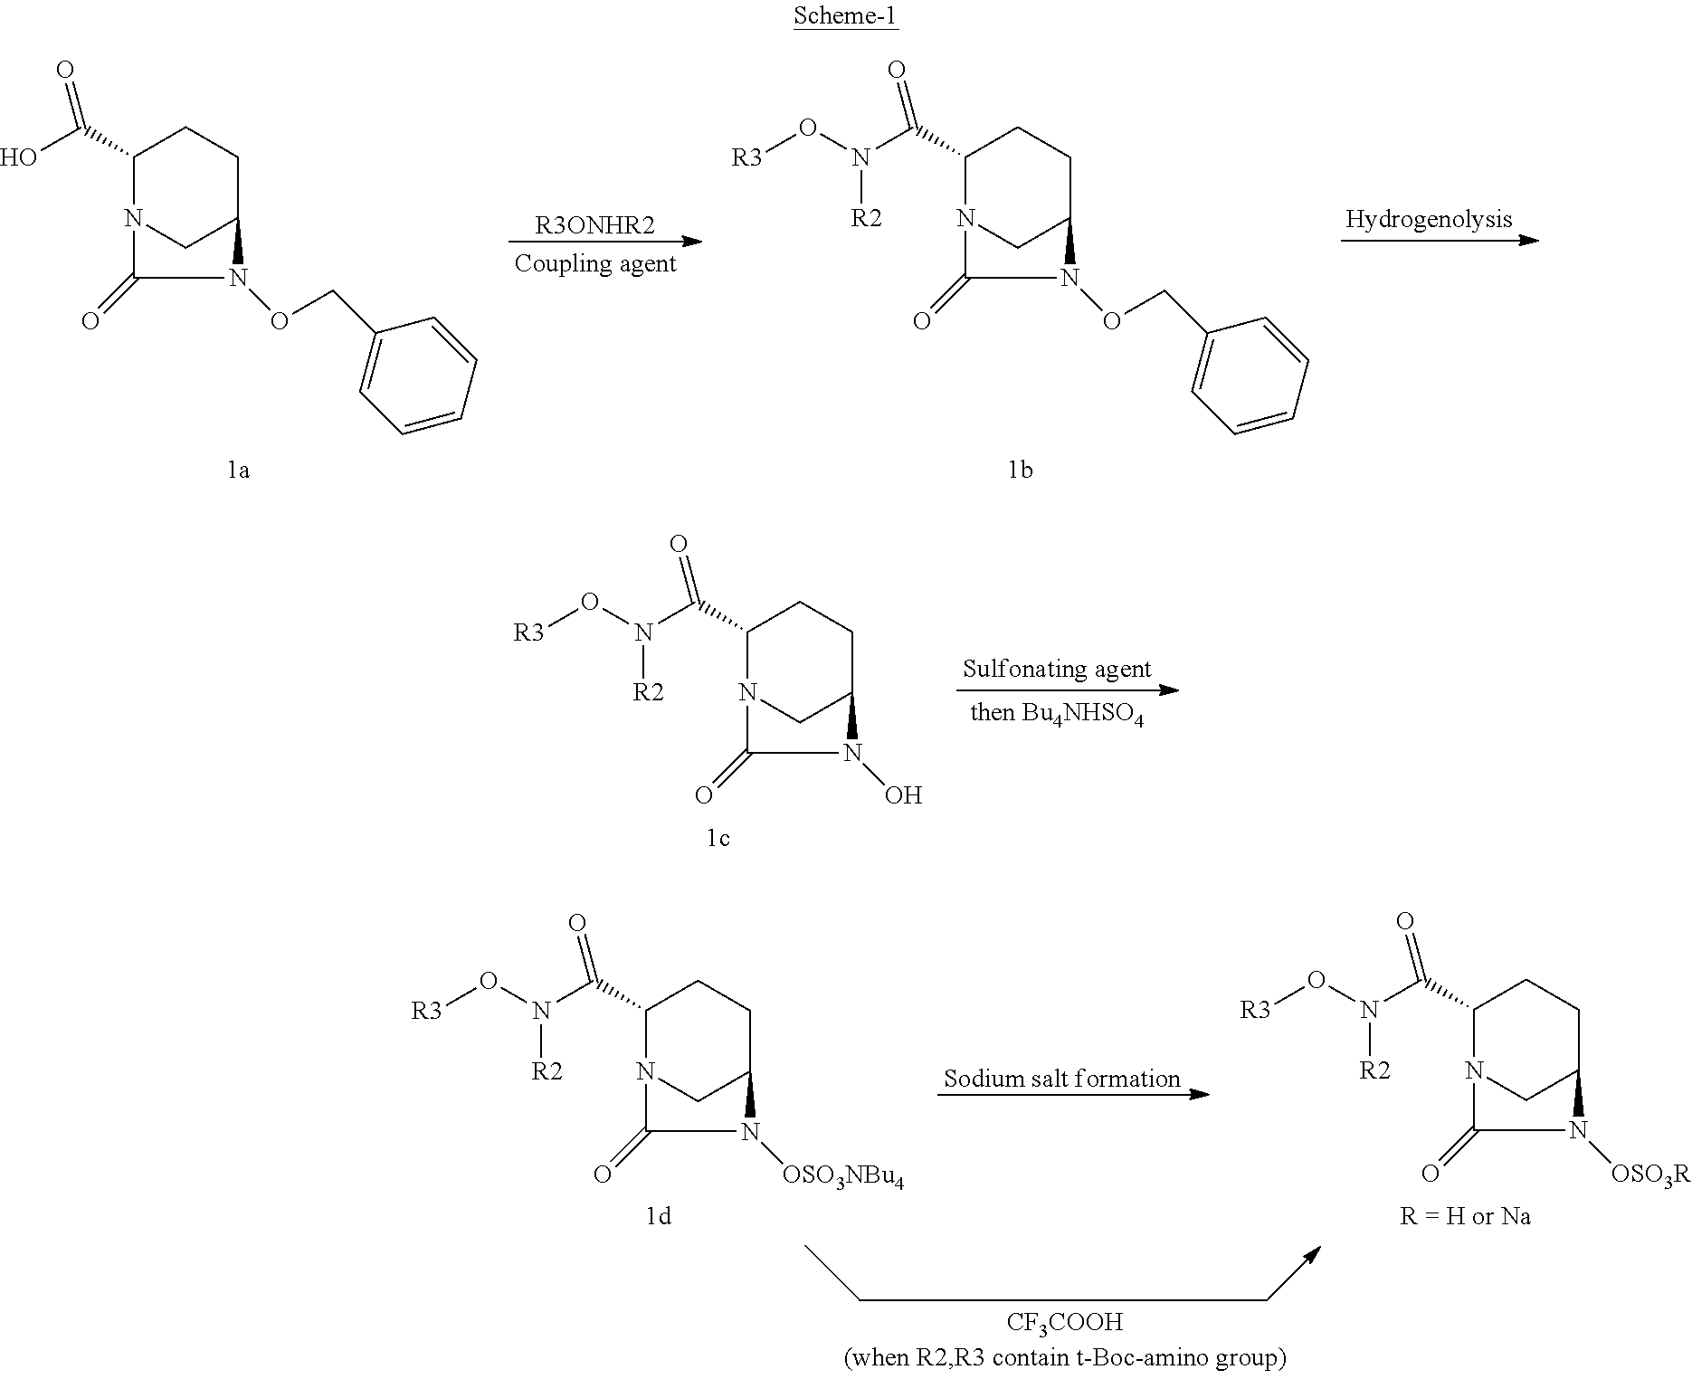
C1(C(O)=O)N2CC(CC1)N(OCC1=CC=CC=C1)C2=O.[R3ONHR2].[Hydrogenolysis].C1(C(=O)N(O[R3])[R2])N2CC(CC1)N(OCC1=CC=CC=C1)C2=O.[Sulfonating agent].C1(C(=O)N(O[R3])[R2])N2CC(CC1)N(O)C2=O.[Sodium salt formation].C1(C(=O)N(O[R3])[R2])N2CC(CC1)N([OSO3NBu4])C2=O.C1(C(=O)N(O[R3])[R2])N2CC(CC1)N([OSO3R])C2=O
